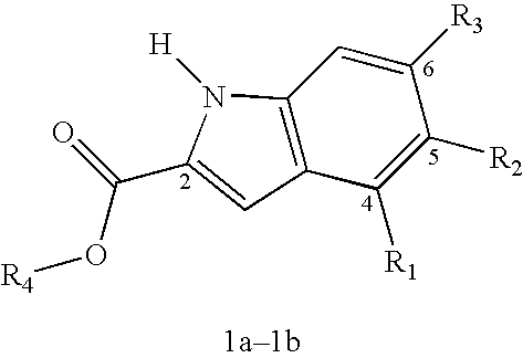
C1([R1])=C([R2])C([R3])=CC2=C1C=C(C(O[R4])=O)N2[H]
